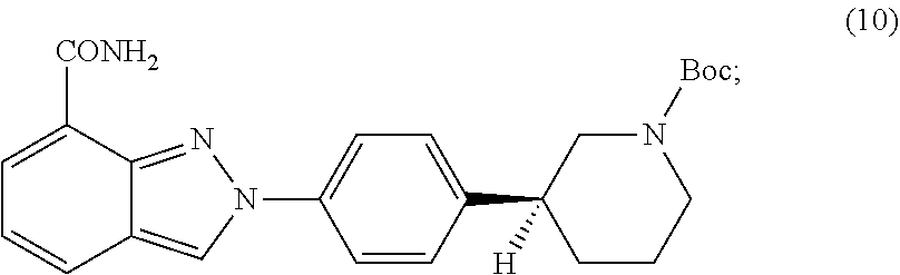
N1(C2=CC=C(C3([H])CCCN([Boc])C3)C=C2)N=C2C(=C1)C=CC=C2[CONH2]
